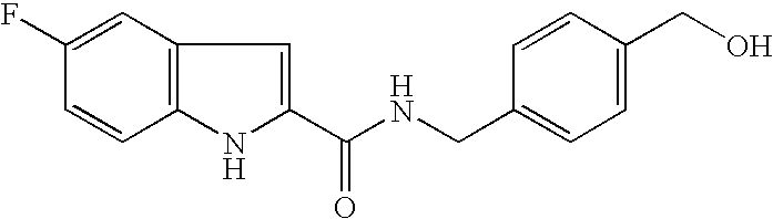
C12=C(C=C(F)C=C1)C=C(C(NCC1=CC=C(CO)C=C1)=O)N2
